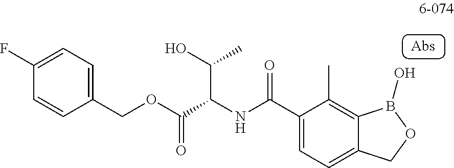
C1(COC(C(NC(C2=CC=C3C(=C2C)B(O)OC3)=O)C(O)C)=O)=CC=C(F)C=C1
